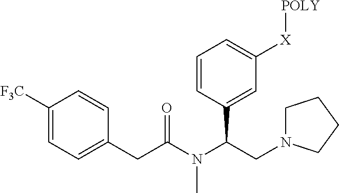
C1([F3C])=CC=C(CC(N(C(CN2CCCC2)C2=CC([X][POLY])=CC=C2)C)=O)C=C1
